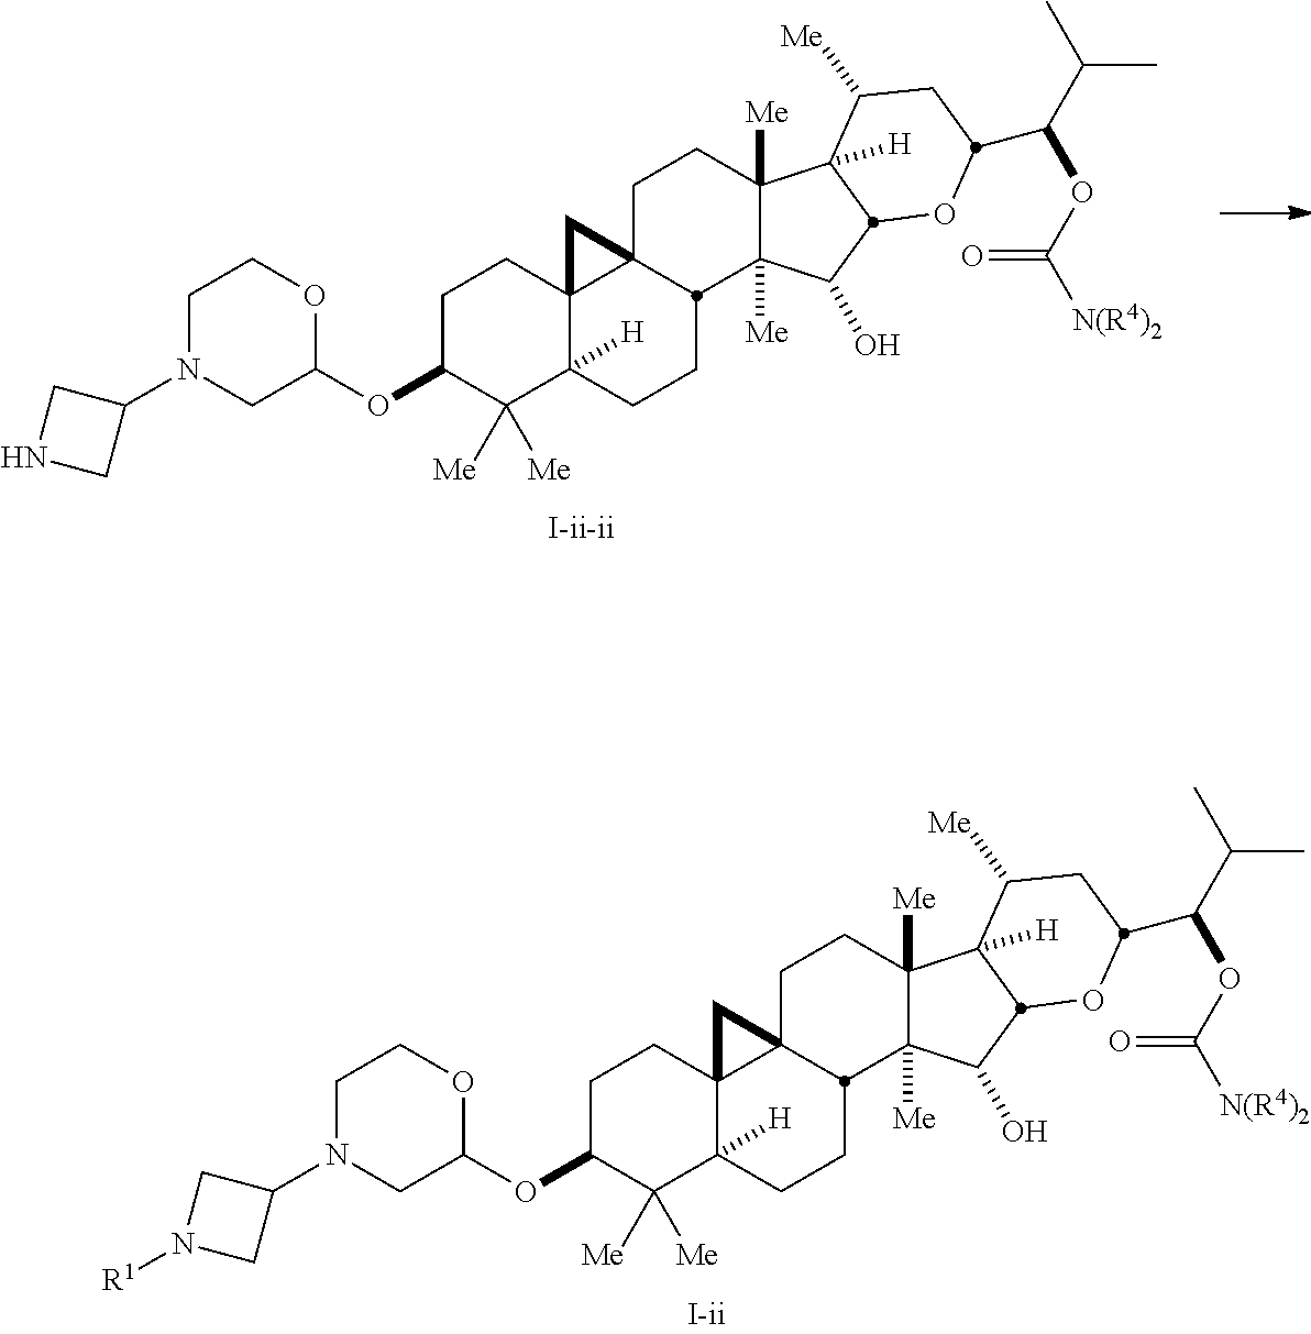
C1N(C2CNC2)CC(OC2C([Me])([Me])C3([H])C4(CC2)C2(CCC5([Me])C([Me])(C(O)C6C5([H])C([Me])CC(C(OC(=O)[N(R4)2])C(C)C)O6)C2CC3)C4)OC1.C1N(C2CN([R1])C2)CC(OC2C([Me])([Me])C3([H])C4(CC2)C2(CCC5([Me])C([Me])(C(O)C6C5([H])C([Me])CC(C(OC(=O)[N(R4)2])C(C)C)O6)C2CC3)C4)OC1
